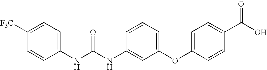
C1([F3C])=CC=C(NC(NC2=CC(OC3=CC=C(C(O)=O)C=C3)=CC=C2)=O)C=C1
